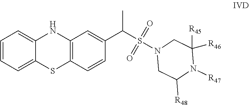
C1=CC=C2C(=C1)NC1=C(S2)C=CC(C(S(N2CC([R48])N([R47])C([R46])([R45])C2)(=O)=O)C)=C1
